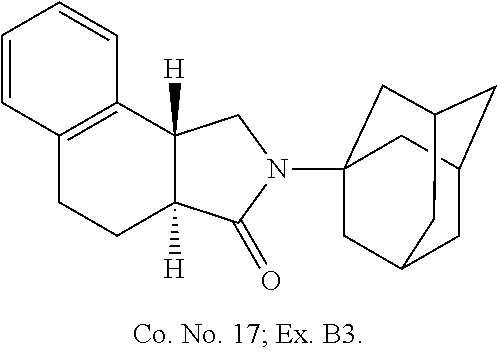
C12=C(C3([H])C([H])(CC1)C(=O)N(C14CC5CC(CC(C1)C5)C4)C3)C=CC=C2
